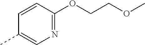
C1=CC(OCCOC)=NC=C1C
